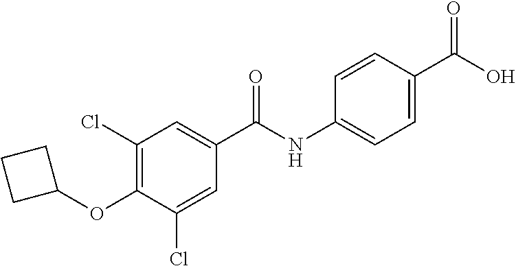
C1(Cl)=C(OC2CCC2)C(Cl)=CC(C(NC2=CC=C(C(O)=O)C=C2)=O)=C1
